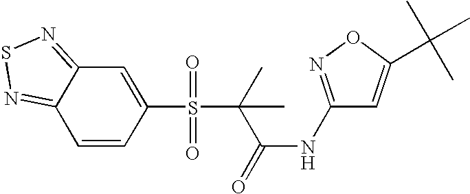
C1(S(C(C(NC2=NOC(C(C)(C)C)=C2)=O)(C)C)(=O)=O)=CC2=NSN=C2C=C1
